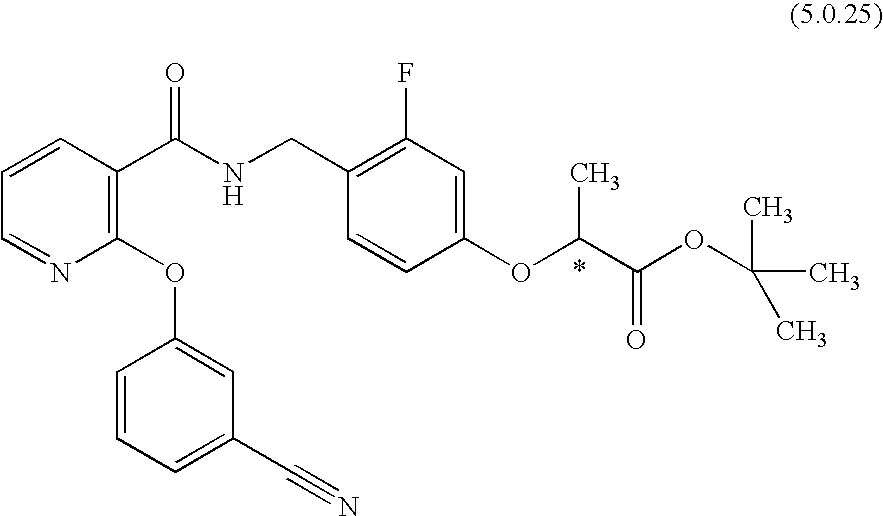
C1=NC(OC2=CC(C#N)=CC=C2)=C(C(NCC2=C(F)C=C(OC(C(OC(C)(C)C)=O)C)C=C2)=O)C=C1
